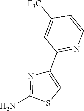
NC1=NC(C2=NC=CC([F3C])=C2)=CS1
